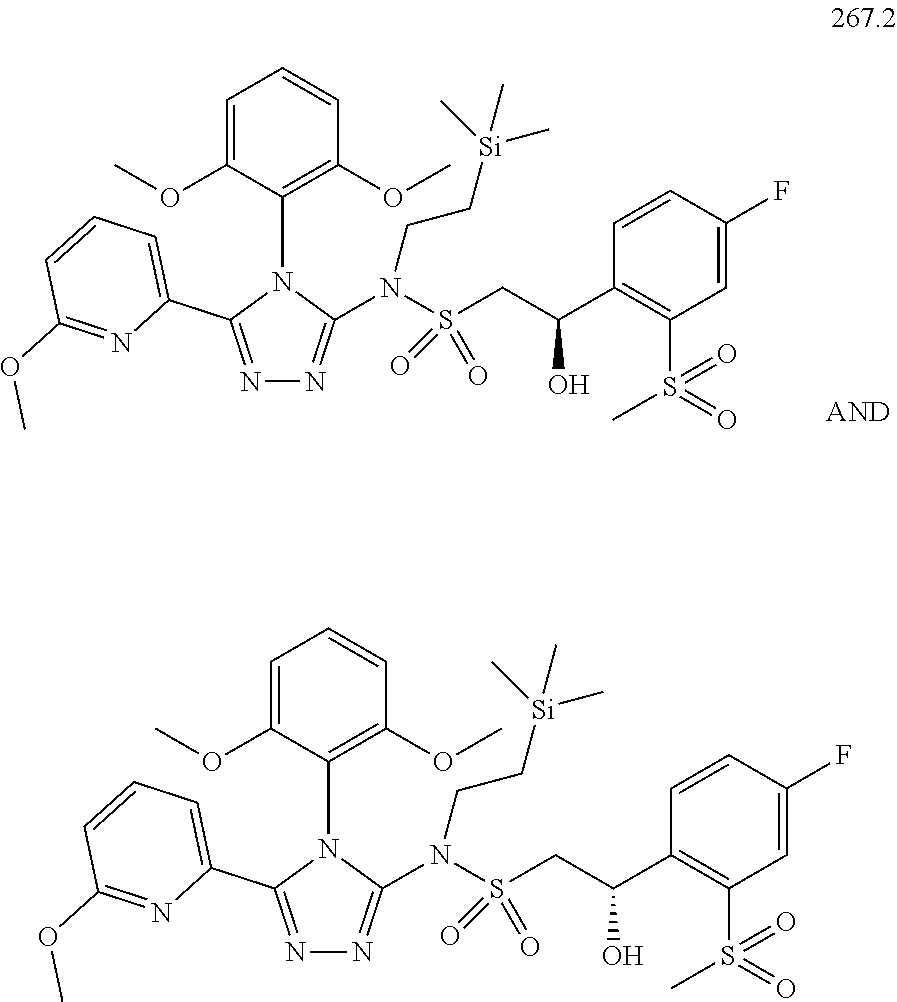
N1=C(C2=CC=CC(OC)=N2)N(C2=C(OC)C=CC=C2OC)C(N(S(CC(C2=C(S(C)(=O)=O)C=C(F)C=C2)O)(=O)=O)CC[Si](C)(C)C)=N1.N1=C(C2=CC=CC(OC)=N2)N(C2=C(OC)C=CC=C2OC)C(N(S(CC(C2=C(S(C)(=O)=O)C=C(F)C=C2)O)(=O)=O)CC[Si](C)(C)C)=N1
